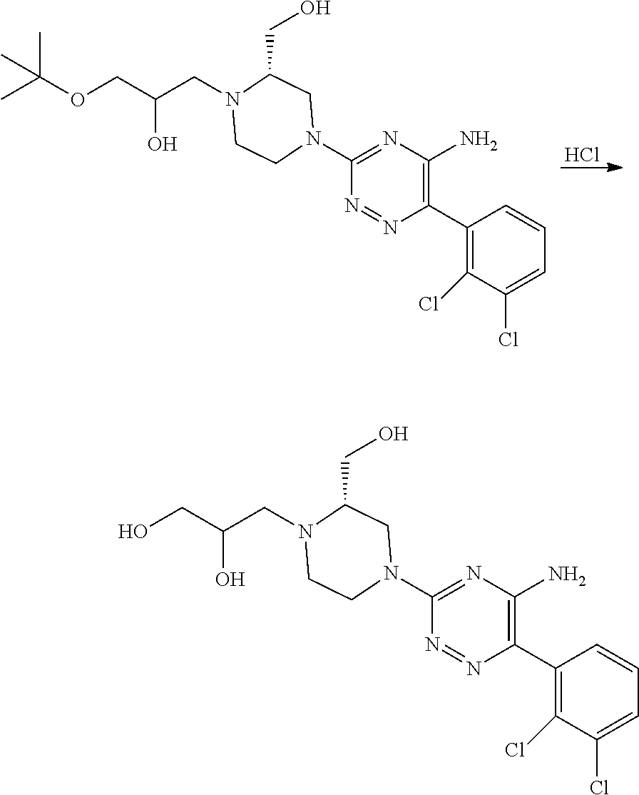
Cl.N1(C2=NC(N)=C(C3=C(Cl)C(Cl)=CC=C3)N=N2)CC(CO)N(CC(COC(C)(C)C)O)CC1.N1(C2=NC(N)=C(C3=C(Cl)C(Cl)=CC=C3)N=N2)CC(CO)N(CC(CO)O)CC1
